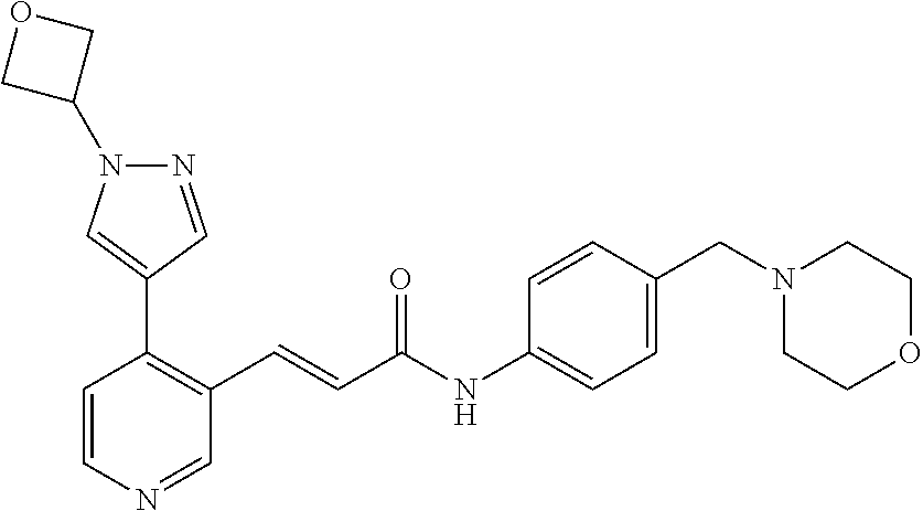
N1=CC(C2=C(C=CC(NC3=CC=C(CN4CCOCC4)C=C3)=O)C=NC=C2)=CN1C1COC1
